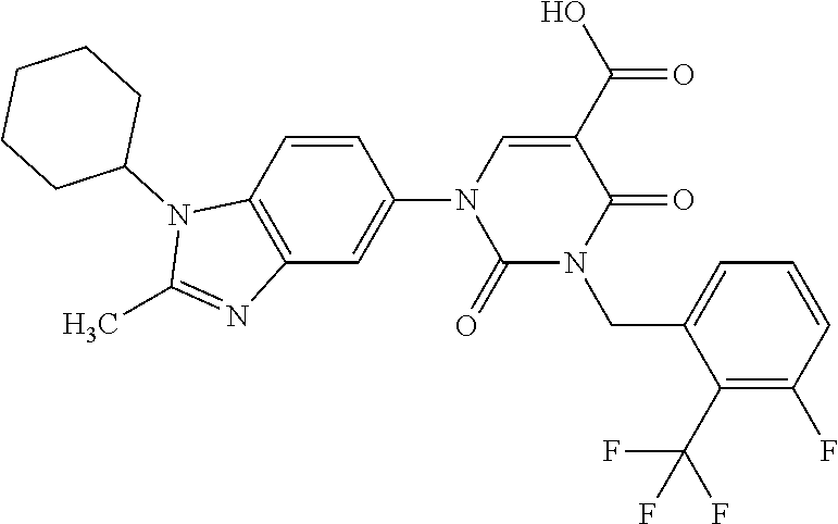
C1=CC2=C(C=C1N1C(=O)N(CC3=CC=CC(F)=C3C(F)(F)F)C(=O)C(C(O)=O)=C1)N=C(C)N2C1CCCCC1
